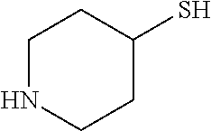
N1CCC(S)CC1
